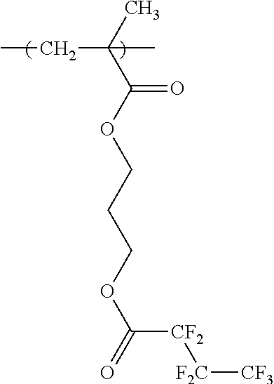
CCC(C(OCCCOC([CF2][F2C][CF3])=O)=O)(C)C
